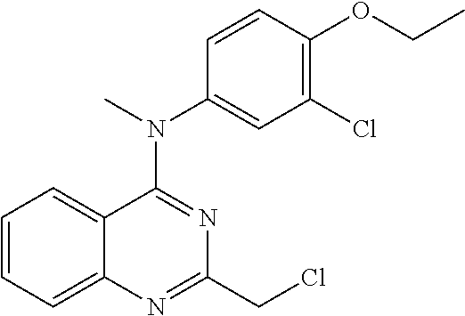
C1=CC=C2C(=C1)C(N(C)C1=CC(Cl)=C(OCC)C=C1)=NC(CCl)=N2
